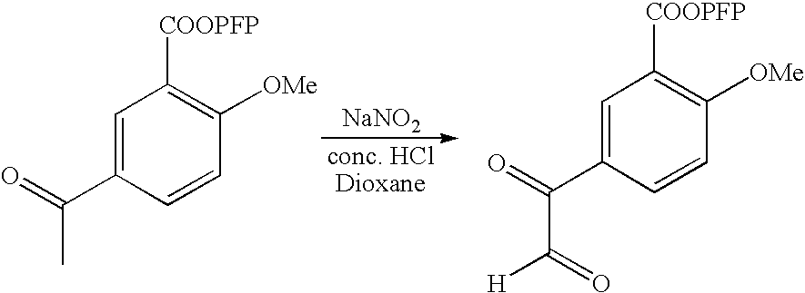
C1(C(=O)C(=O)[H])=CC([COOPFP])=C([OMe])C=C1.C1(C(=O)C)=CC([COOPFP])=C([OMe])C=C1.[NaNO2]
